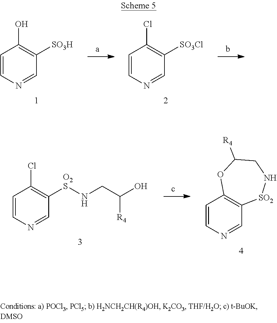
C1=CN=CC([SO3H])=C1O.C1=CN=CC([SO3Cl])=C1Cl.C1=CN=CC([O2S]NCC([R4])O)=C1Cl.C1=CN=CC2=C1OC([R4])CN[SO2]2
